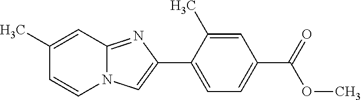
C1(C)=CC(C(OC)=O)=CC=C1C1=CN2C(=N1)C=C(C)C=C2
